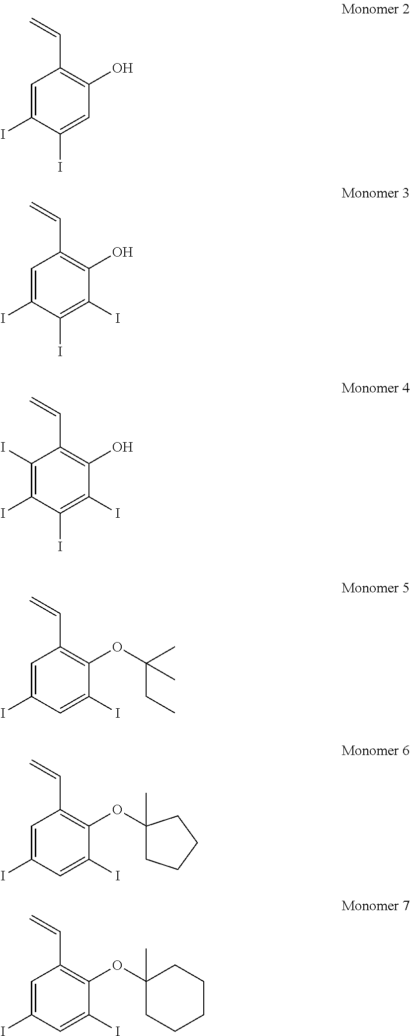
C1=C(I)C(I)=CC(O)=C1C=C.C1=C(I)C(I)=C(I)C(O)=C1C=C.C1(I)=C(I)C(I)=C(I)C(O)=C1C=C.C1=C(I)C=C(I)C(OC(CC)(C)C)=C1C=C.C1=C(I)C=C(I)C(OC2(C)CCCC2)=C1C=C.C1=C(I)C=C(I)C(OC2(C)CCCCC2)=C1C=C
